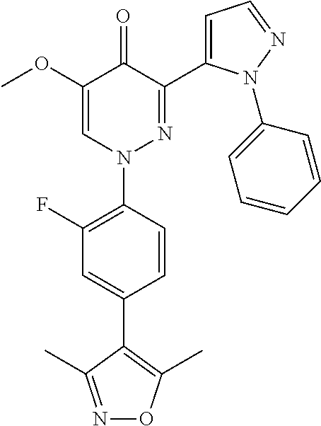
C1=CC(N2N=C(C3=CC=NN3C3=CC=CC=C3)C(=O)C(OC)=C2)=C(F)C=C1C1=C(C)ON=C1C
